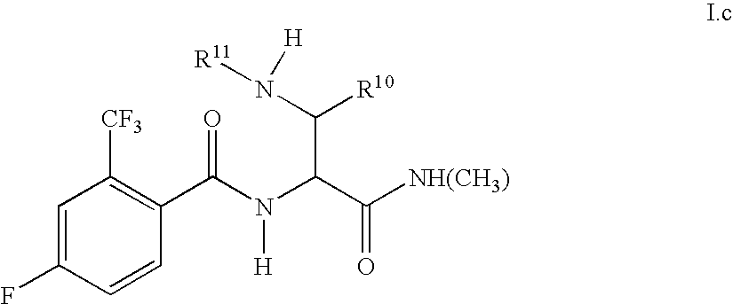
C1=C(F)C=CC(C(N(C(C([NH(CH3)])=O)C(N([R11])[H])[R10])[H])=O)=C1[CF3]
